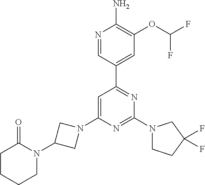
N1=CC(C2=NC(N3CCC(F)(F)C3)=NC(N3CC(N4C(=O)CCCC4)C3)=C2)=CC(OC(F)F)=C1N
